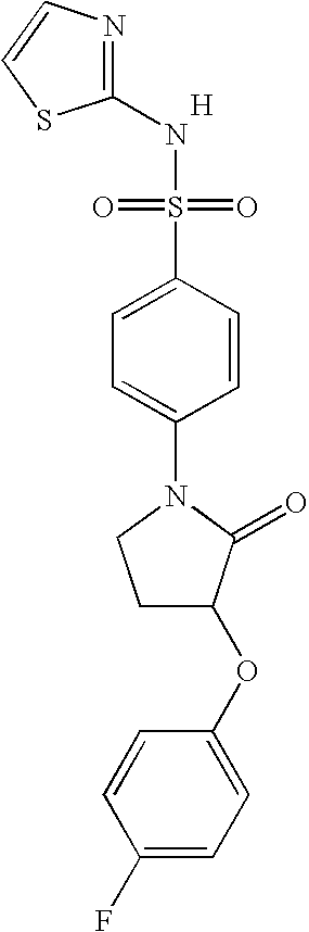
N1=C(NS(=O)(=O)C2=CC=C(N3CCC(OC4=CC=C(F)C=C4)C3=O)C=C2)SC=C1.[H]
